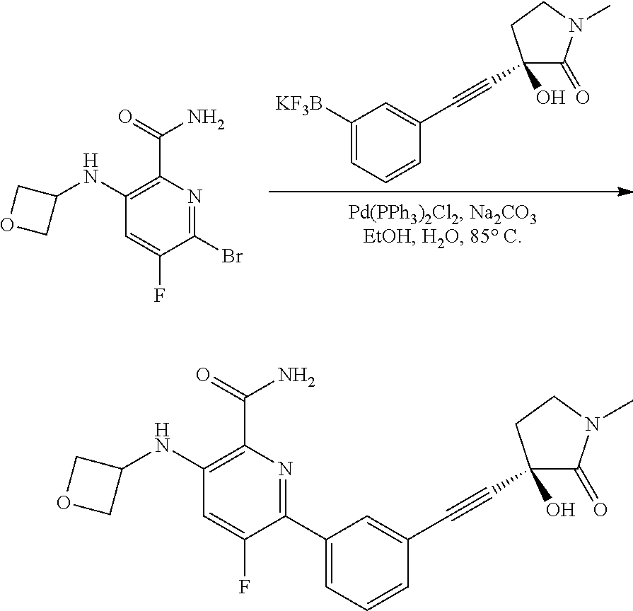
C1([KF3B])=CC=CC(C#CC2(O)C(=O)N(C)CC2)=C1.C1=C(F)C(Br)=NC(C(=O)N)=C1NC1COC1.C1=C(F)C(C2=CC=CC(C#CC3(O)C(=O)N(C)CC3)=C2)=NC(C(=O)N)=C1NC1COC1
